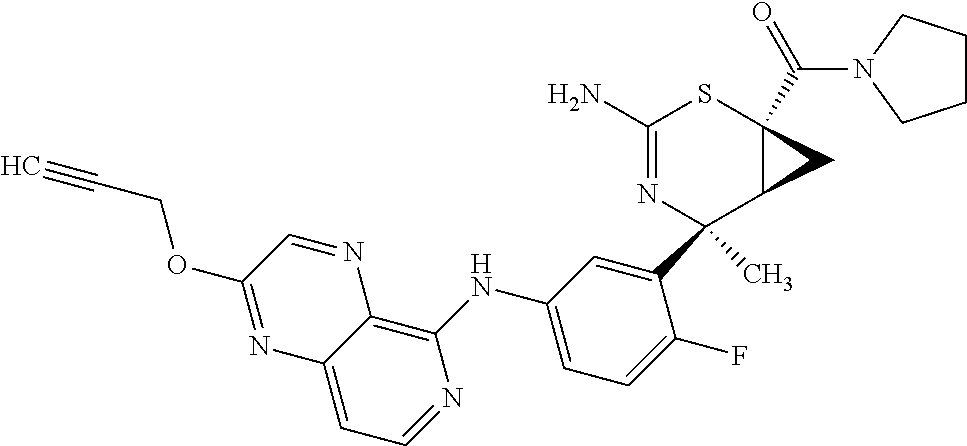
C1(C2(C)N=C(N)SC3(C(N4CCCC4)=O)C2C3)=CC(NC2=C3C(=CC=N2)N=C(OCC#C)C=N3)=CC=C1F
